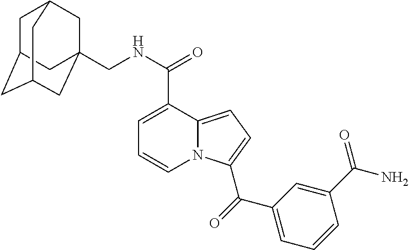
N12C(=CC=C1C(=O)C1=CC=CC(C(=O)N)=C1)C(C(NCC13CC4CC(CC(C1)C4)C3)=O)=CC=C2
